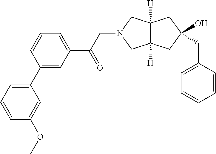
C1=CC=C(C(CN2CC3([H])C([H])(C2)CC(CC2=CC=CC=C2)(O)C3)=O)C=C1C1=CC=CC(OC)=C1
